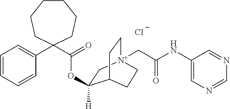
C1=CC=CC(C2(C(OC3([H])C[N+]4(CC(NC5=CN=CN=C5)=O)CCC3CC4)=O)CCCCCC2)=C1.[Cl-]
